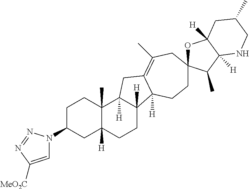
C1C(N2C=C([MeO2C])N=N2)CC2([H])C(C)(C1)C1([H])C([H])(CC2)C2([H])C(=C(C)CC3(OC4([H])C([H])(C3C)NCC(C)C4)CC2)C1
